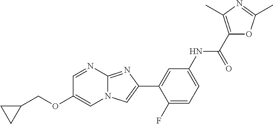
C1=NC2=NC(C3=CC(NC(C4=C(C)N=C(C)O4)=O)=CC=C3F)=CN2C=C1OCC1CC1
